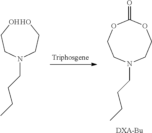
O=C1OCCN(CCCC)CCO1.[DXA-Bu].OCCN(CCO)CCCC
